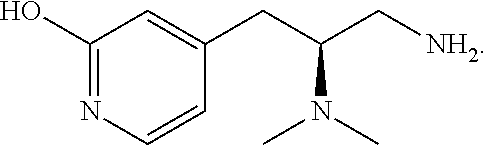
C1(O)=NC=CC(CC(N(C)C)C[NH2])=C1
